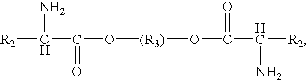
[R2]C(N)C(=O)O[(R3)]OC(=O)C(N)[R2]
